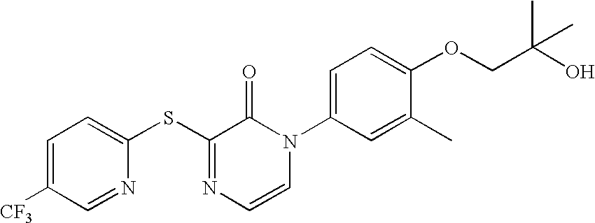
C1(SC2=NC=CN(C3=CC=C(OCC(O)(C)C)C(C)=C3)C2=O)=CC=C([CF3])C=N1
